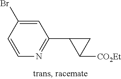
C1(Br)=CC(C2CC2[CO2Et])=NC=C1
